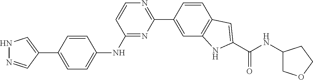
N(C1COCC1)C(C1=CC2=C(C=C(C3=NC=CC(NC4=CC=C(C5=CNN=C5)C=C4)=N3)C=C2)N1)=O
